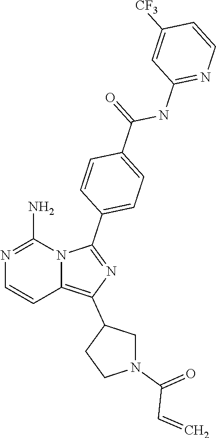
N1=C(N)N2C(=C(C3CN(C(=O)C=C)CC3)N=C2C2=CC=C(C(NC3=NC=CC([CF3])=C3)=O)C=C2)C=C1
